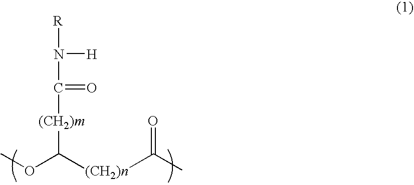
COC([(CH2)m]C(=O)N([H])[R])[(CH2)n]C(C)=O
